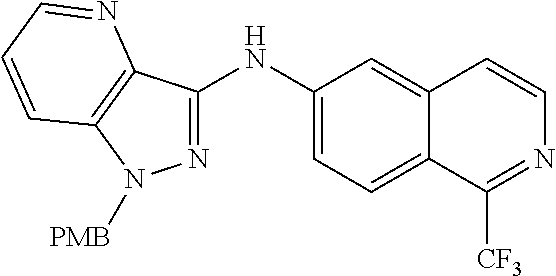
C1(NC2=NN([PMB])C3=C2N=CC=C3)=CC=C2C(=C1)C=CN=C2[CF3]
